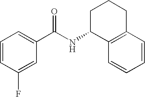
C1=CC(F)=CC(C(NC2C3=C(CCC2)C=CC=C3)=O)=C1
